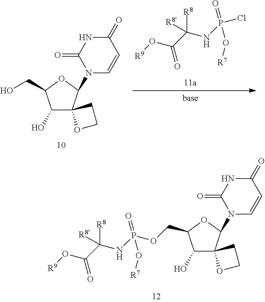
O(C(C(NP(OCC1C(O)C2(CCO2)C(N2C=CC(=O)NC2=O)O1)(=O)O[R7])([R8])[R8])=O)[R9].C1(O)C(CO)OC(N2C=CC(=O)NC2=O)C12CCO2.O(C(C(NP(Cl)(=O)O[R7])([R8])[R8])=O)[R9]
